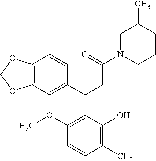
C1(OC)=C(C(C2=CC3=C(C=C2)OCO3)CC(N2CCCC(C)C2)=O)C(O)=C(C)C=C1
